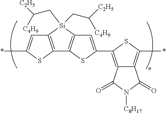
C12=C(C3=CC4=C(C5=C(C=C(*)S5)[Si]4(CC([C2H5])[C4H9])CC([C2H5])[C4H9])S3)SC(*)=C1C(=O)N([C8H17])C2=O
